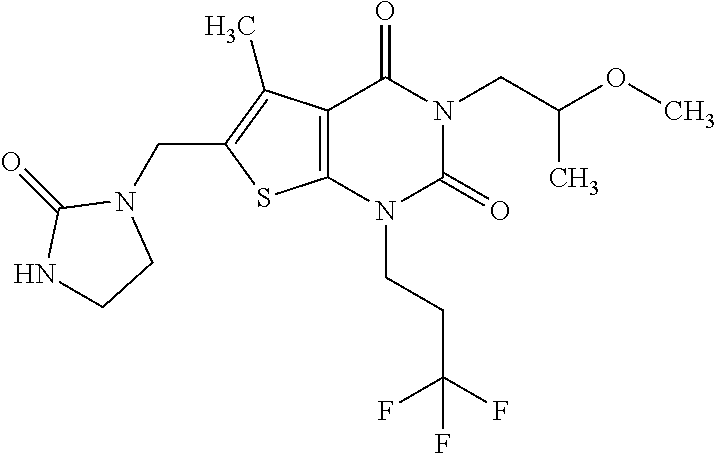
C12=C(N(CCC(F)(F)F)C(=O)N(CC(OC)C)C1=O)SC(CN1C(=O)NCC1)=C2C
